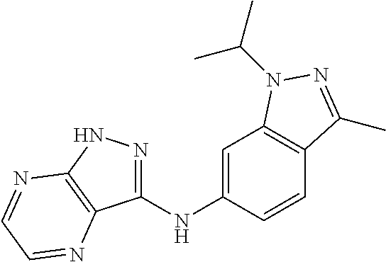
C1(NC2=CC3=C(C=C2)C(C)=NN3C(C)C)=NNC2=C1N=CC=N2
